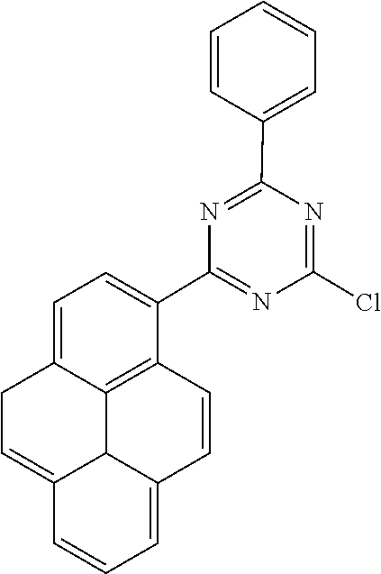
C1(Cl)=NC(C2=CC=CC=C2)=NC(C2=CC=C3C4=C2C=CC2=CC=CC(=CC3)C42)=N1
